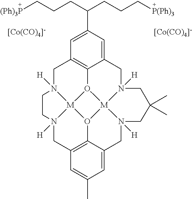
[[Co(CO)4]-].[[Co(CO)4]-].C1N2([H])[M]34O5C6=C1C=C(C(CCC[(Ph)3P])CCC[P(Ph)3])C=C6CN1([H])[M]56O3C3=C(CN4([H])CC2)C=C(C)C=C3CN6([H])CC(C)(C)C1
